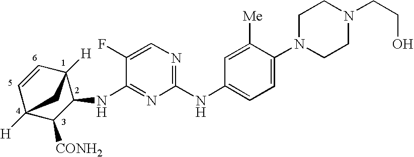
C1(NC2=CC=C(N3CCN(CCO)CC3)C([Me])=C2)=NC=C(F)C(NC2C3([H])C=CC([H])(C2[CONH2])C3)=N1
